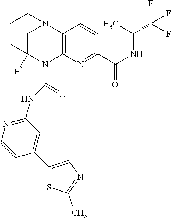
C1CC2([H])CN(C1)C1=C(N2C(=O)NC2=NC=CC(C3=CN=C(C)S3)=C2)N=C(C(NC(C(F)(F)F)C)=O)C=C1
